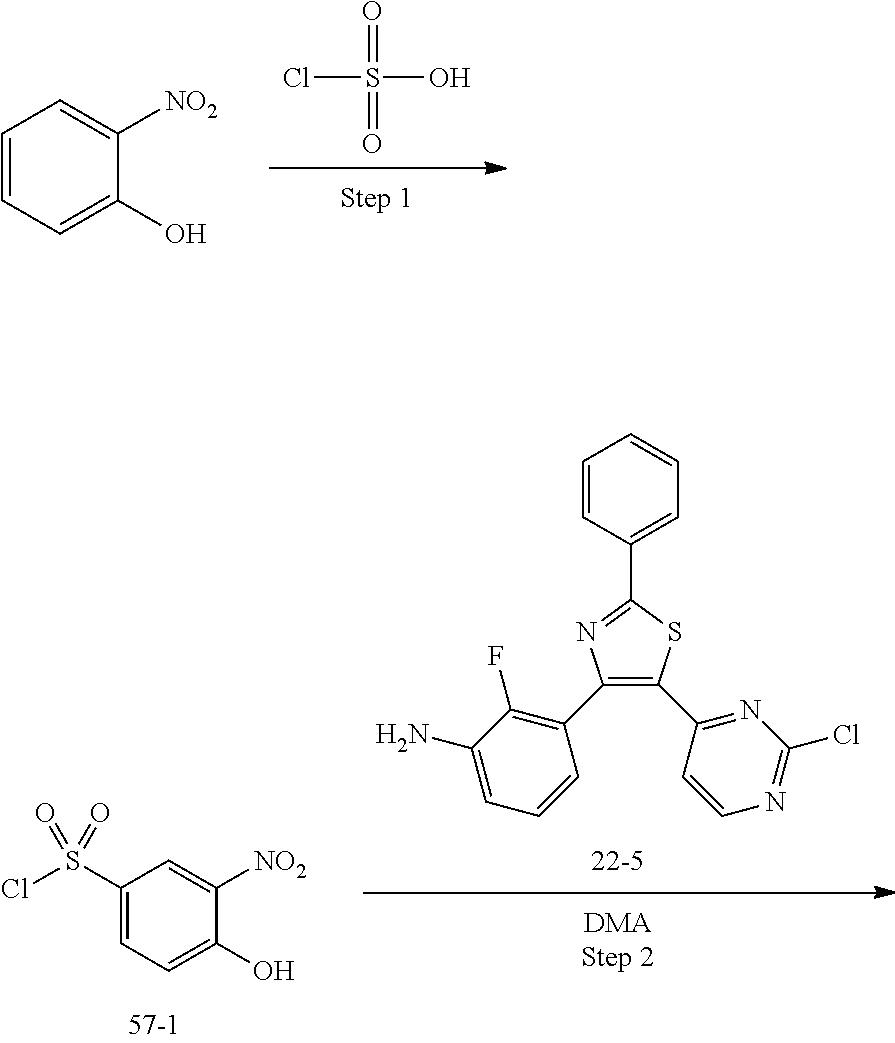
C1(C2=C(F)C(N)=CC=C2)=C(C2=NC(Cl)=NC=C2)SC(C2=CC=CC=C2)=N1.C1(S(Cl)(=O)=O)=CC=C(O)C([NO2])=C1.ClS(O)(=O)=O.C1=CC=C(O)C([NO2])=C1
